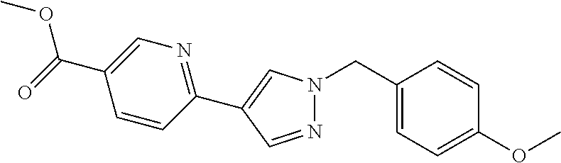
N1=CC(C2=NC=C(C(=O)OC)C=C2)=CN1CC1=CC=C(OC)C=C1
